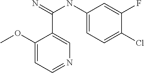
C1(OC)=CC=NC=C1C(=N)NC1=CC=C(Cl)C(F)=C1
